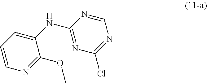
ClC1=NC=NC(NC2=CC=CN=C2OC)=N1
